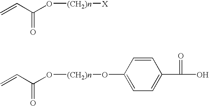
C(=O)(C=C)O[(CH2)n][X].C(=O)(C=C)O[(CH2)n]OC1=CC=C(C(=O)O)C=C1
